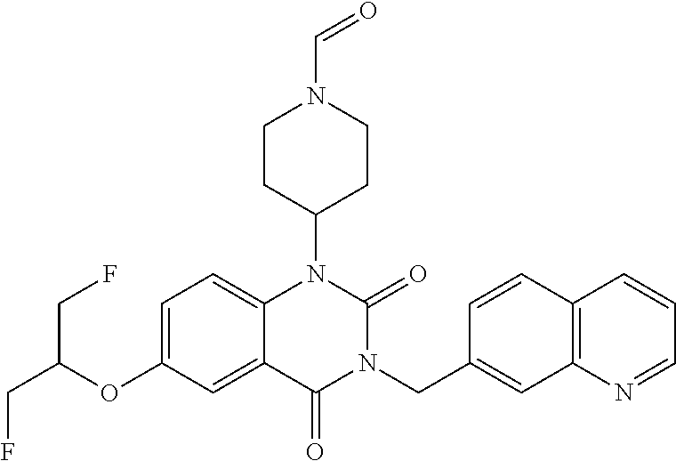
C1=C(OC(CF)CF)C=C2C(=C1)N(C1CCN(C=O)CC1)C(=O)N(CC1=CC3=C(C=C1)C=CC=N3)C2=O
